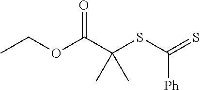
S(C(=S)[Ph])C(C(OCC)=O)(C)C
